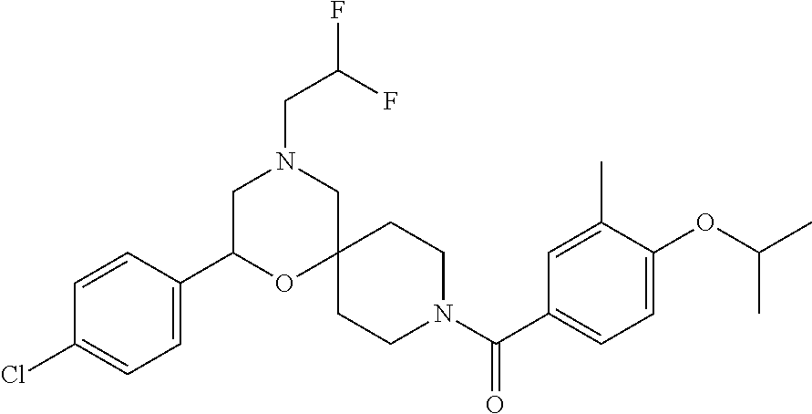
C1(C(N2CCC3(CC2)CN(CC(F)F)CC(C2=CC=C(Cl)C=C2)O3)=O)=CC=C(OC(C)C)C(C)=C1
